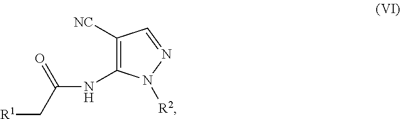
[R1]CC(NC1=C([NC])C=NN1[R2])=O
